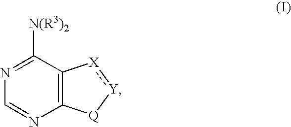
C12=C(C([N(R3)2])=NC=N1)[X]:[Y][Q]2
